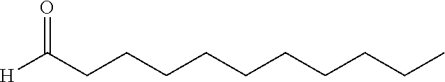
C(CCCCCCCCC)C([H])=O
